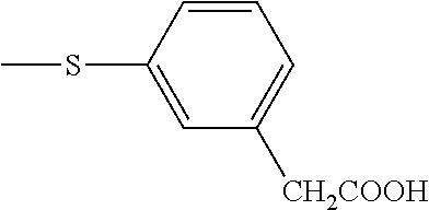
C1=C(SC)C=CC=C1[CH2COOH]
